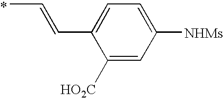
CC=CC1=CC=C([NHMs])C=C1[HO2C]
